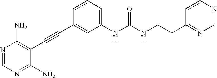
N1=CN=C(N)C(C#CC2=CC(NC(NCCC3=NC=NC=C3)=O)=CC=C2)=C1N
